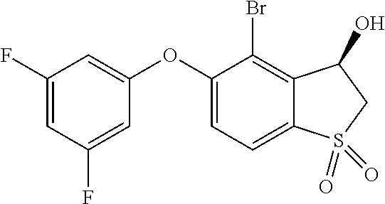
O(C1=CC(F)=CC(F)=C1)C1=CC=C2C(=C1Br)C(O)CS2(=O)=O
